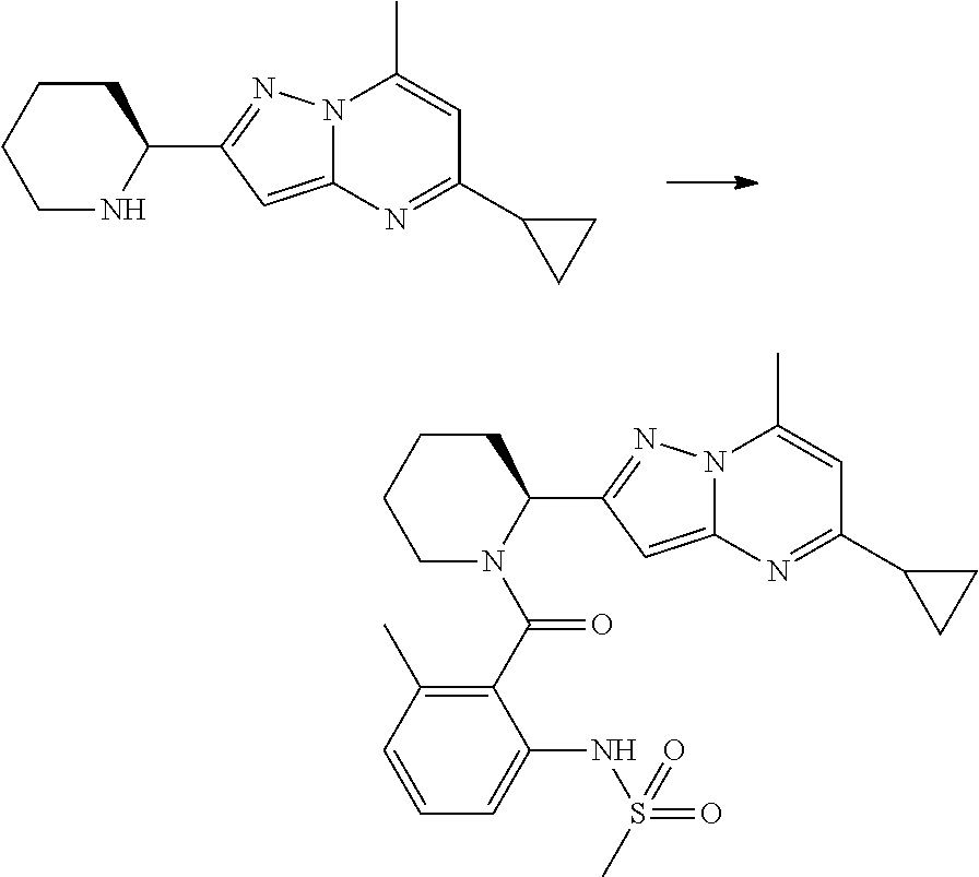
C1CCCNC1C1=NN2C(=C1)N=C(C1CC1)C=C2C.C1CCCN(C(C2=C(C)C=CC=C2NS(=O)(C)=O)=O)C1C1=NN2C(=C1)N=C(C1CC1)C=C2C
